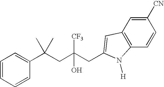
C1=CC=CC(C(CC(CC2=CC3=C(C=CC([CN])=C3)N2[H])([CF3])O)(C)C)=C1
